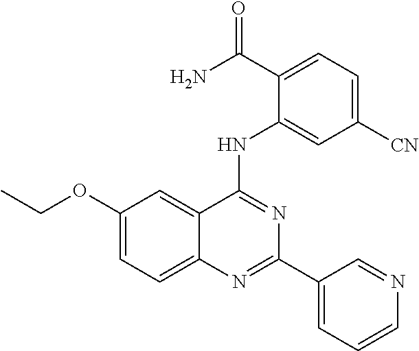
C1(OCC)=CC=C2C(=C1)C(NC1=CC([CN])=CC=C1C(N)=O)=NC(C1=CC=CN=C1)=N2
